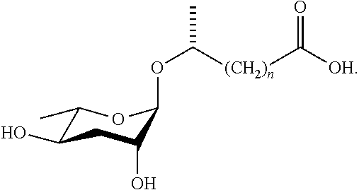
O(C([(CH2)n]C([OH])=O)C)C1C(O)CC(O)C(C)O1
